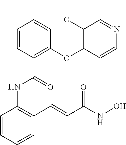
C1=CC=CC(C=CC(=O)NO)=C1NC(=O)C1=C(OC2=C(OC)C=NC=C2)C=CC=C1
